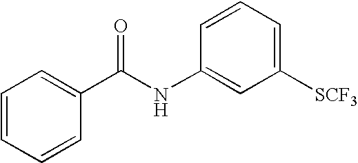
C1=CC=CC(C(NC2=CC([SCF3])=CC=C2)=O)=C1
